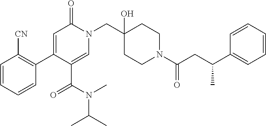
C1(C2=CC(=O)N(CC3(O)CCN(C(CC(C4=CC=CC=C4)C)=O)CC3)C=C2C(N(C)C(C)C)=O)=C([CN])C=CC=C1
